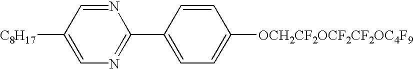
N1=C(C2=CC=C([OCH2CF2OCF2CF2OC4F9])C=C2)N=CC([C8H17])=C1
